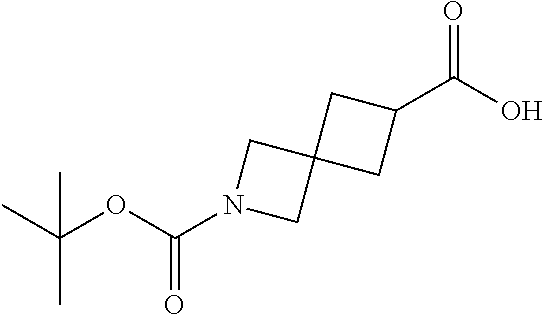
CC(OC(N1CC2(C1)CC(C(O)=O)C2)=O)(C)C
